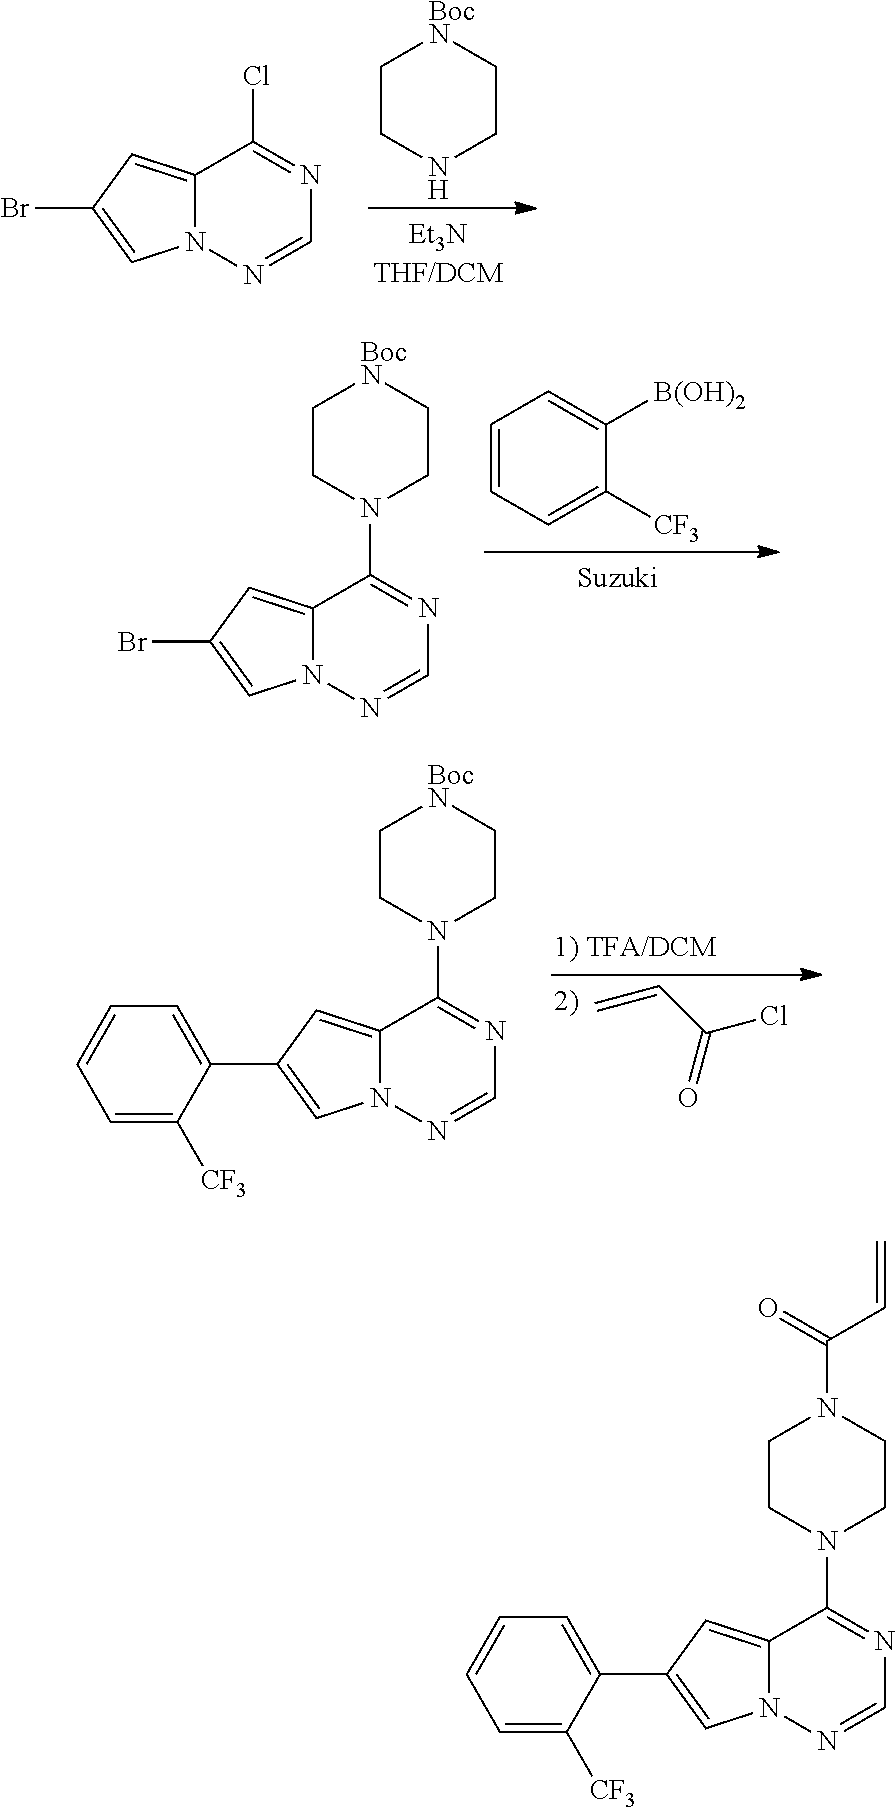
C1CNCC[BocN]1.C12=CC(Br)=CN1N=CN=C2Cl.C1=CC=C([CF3])C([B(OH)2])=C1.C12=CC(Br)=CN1N=CN=C2N1CC[BocN]CC1.C=CC(Cl)=O.C12=CC(C3=CC=CC=C3[CF3])=CN1N=CN=C2N1CC[BocN]CC1.C12=CC(C3=CC=CC=C3[CF3])=CN1N=CN=C2N1CCN(C(=O)C=C)CC1
